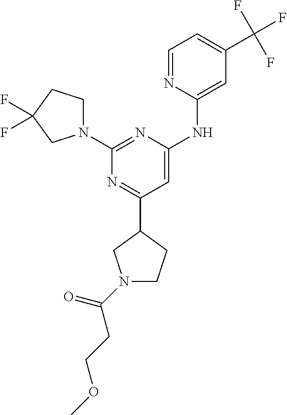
C1=NC(NC2=CC(C3CCN(C(=O)CCOC)C3)=NC(N3CCC(F)(F)C3)=N2)=CC(C(F)(F)F)=C1
